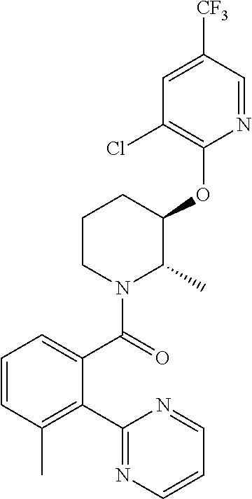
C1(C2=C(C)C=CC=C2C(=O)N2C(C)C(OC3=C(Cl)C=C([CF3])C=N3)CCC2)=NC=CC=N1
